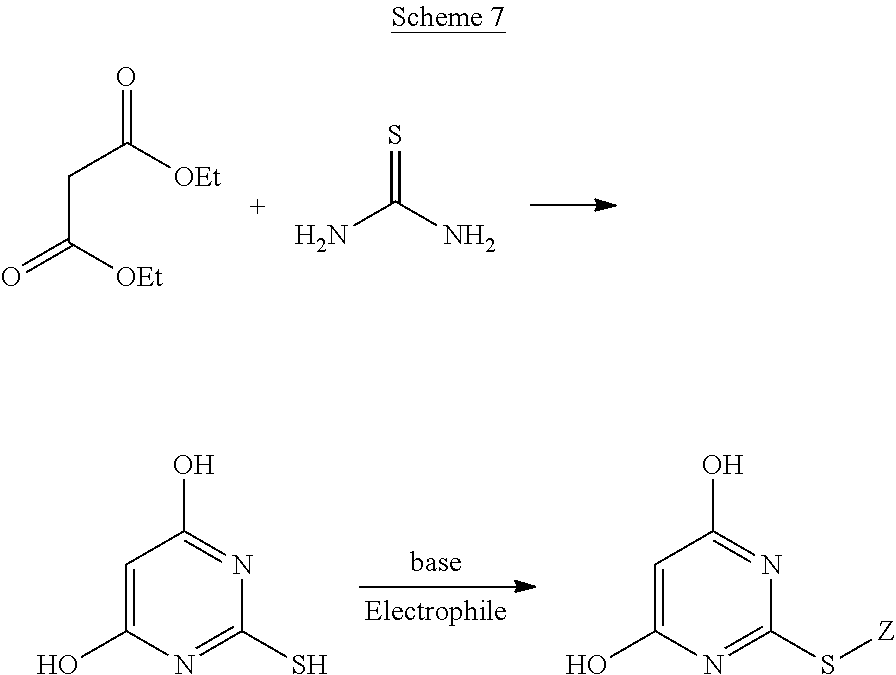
O=C([OEt])CC(=O)[OEt].S=C(N)N.C1=C(O)N=C(S)N=C1O.C1=C(O)N=C(S[Z])N=C1O
